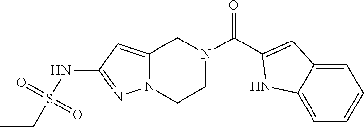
S(NC1=NN2C(=C1)CN(C(=O)C1=CC3=CC=CC=C3N1)CC2)(CC)(=O)=O
